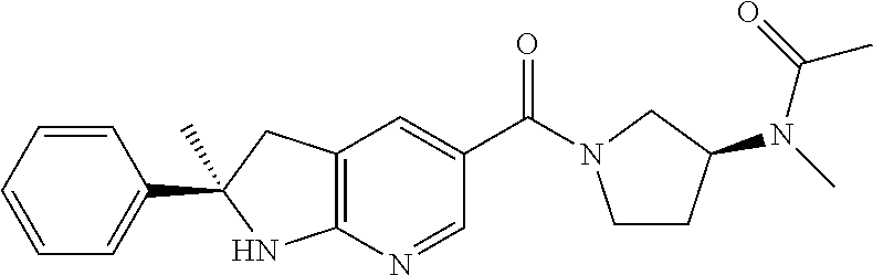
C1(C2(C)CC3=C(N2)N=CC(C(=O)N2CCC(N(C(C)=O)C)C2)=C3)=CC=CC=C1
